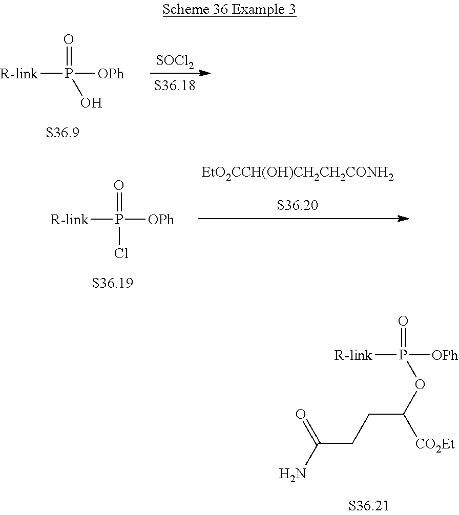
[R-link]P([OPh])(=O)O.[SOCl2].[R-link]P([OPh])(=O)Cl.[EtO2CCH(OH)CH2CH2CONH2].[R-link]P([OPh])(=O)OC([CO2Et])CCC(N)=O
